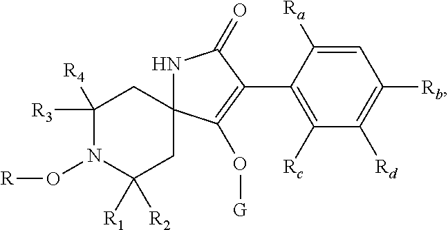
C1=C([Ra])C(C2=C(O[G])C3(NC2=O)CC([R3])([R4])N(O[R])C([R1])([R2])C3)=C([Rc])C([Rd])=C1[Rb]
